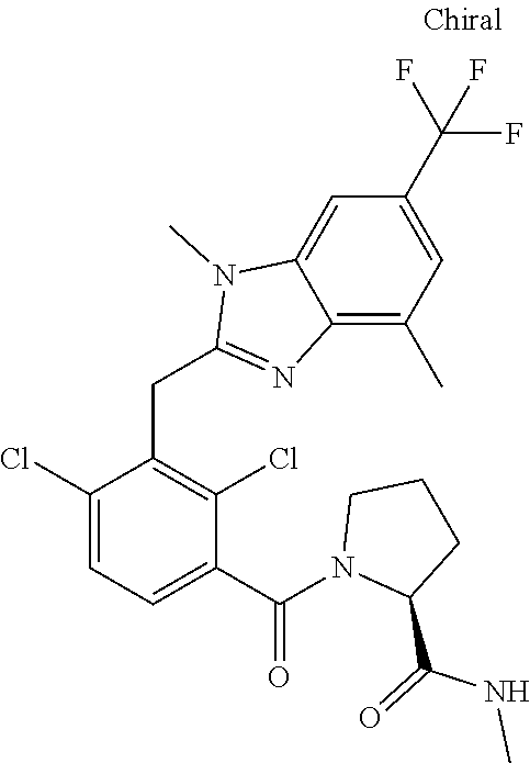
C1(Cl)=CC=C(C(=O)N2C(C(NC)=O)CCC2)C(Cl)=C1CC1=NC2=C(C)C=C(C(F)(F)F)C=C2N1C
